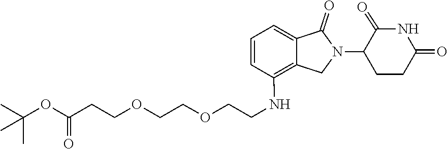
C1=C2C(=O)N(C3CCC(=O)NC3=O)CC2=C(NCCOCCOCCC(OC(C)(C)C)=O)C=C1
